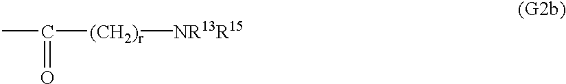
C([(CH2)r][NR13R15])(C)=O
